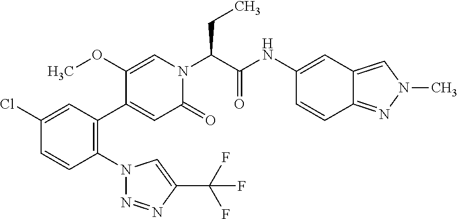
C1(Cl)=CC(C2=CC(=O)N(C(C(NC3=CC4=CN(C)N=C4C=C3)=O)CC)C=C2OC)=C(N2N=NC(C(F)(F)F)=C2)C=C1
